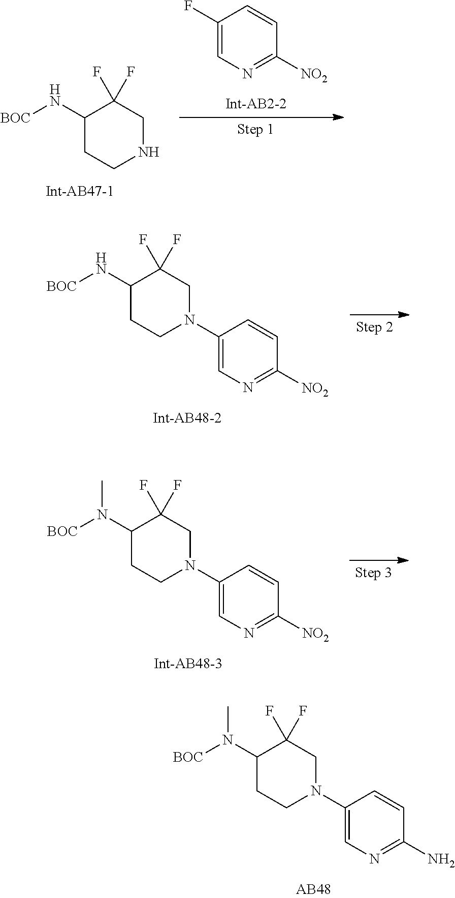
C1(N[BOC])CCNCC1(F)F.C1=C(F)C=CC([NO2])=N1.C1=C(N2CCC(N[BOC])C(F)(F)C2)C=CC([NO2])=N1.C1=C(N2CCC(N([BOC])C)C(F)(F)C2)C=CC([NO2])=N1.C1=C(N2CCC(N([BOC])C)C(F)(F)C2)C=CC(N)=N1
